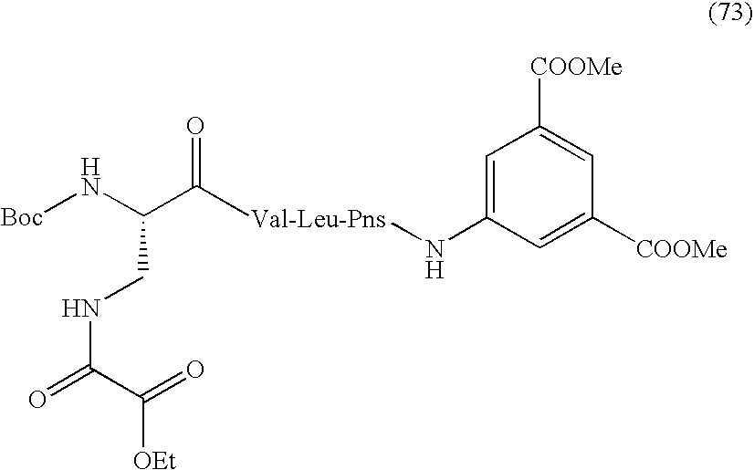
C1=C(N[Val-Leu-Pns])C=C([COOMe])C=C1[COOMe].CC(=O)C(CNC(=O)C(=O)[OEt])N[Boc]
